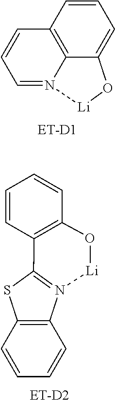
C1=CC2=C3C(=C1)O[Li]N3=CC=C2.C12=C(C=CC=C1)O[Li]N1=C2SC2=C1C=CC=C2
